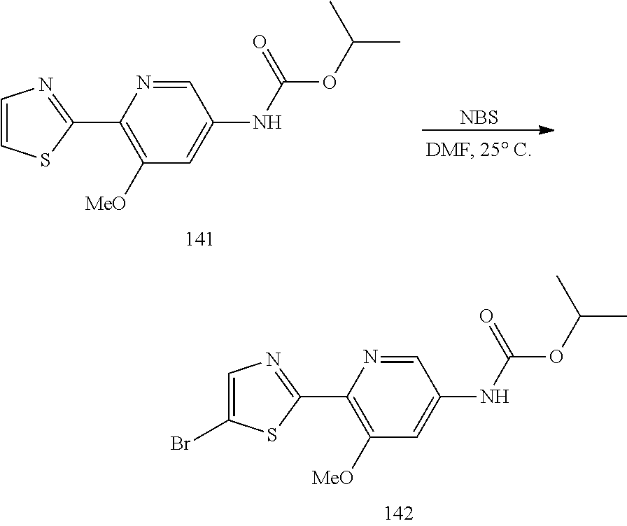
C1=C(Br)SC(C2=C([MeO])C=C(NC(=O)OC(C)C)C=N2)=N1.C1=CSC(C2=C([MeO])C=C(NC(=O)OC(C)C)C=N2)=N1.[NBS]
